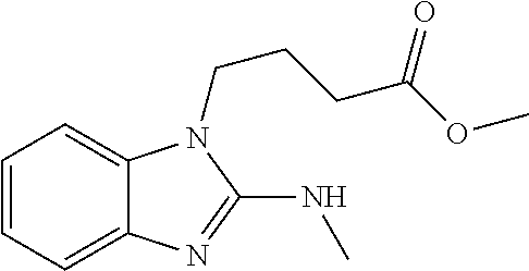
C1=CC=C2C(=C1)N(CCCC(=O)OC)C(NC)=N2
